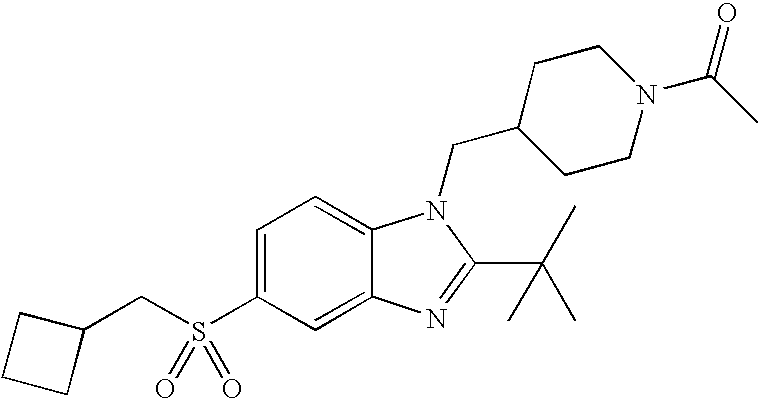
C12=CC(S(CC3CCC3)(=O)=O)=CC=C1N(CC1CCN(C(=O)C)CC1)C(C(C)(C)C)=N2
